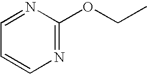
N1=C(OCC)N=CC=C1
